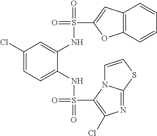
C1(Cl)=CC=C(NS(=O)(C2=C(Cl)N=C3N2C=CS3)=O)C(NS(=O)(C2=CC3=C(O2)C=CC=C3)=O)=C1
